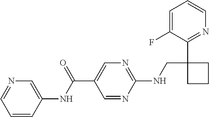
C1(NCC2(C3=NC=CC=C3F)CCC2)=NC=C(C(NC2=CN=CC=C2)=O)C=N1
